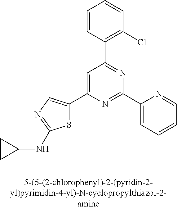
C1=CC(C2=NC(C3=CC=CC=N3)=NC(C3=CN=C(NC4CC4)S3)=C2)=C(Cl)C=C1
